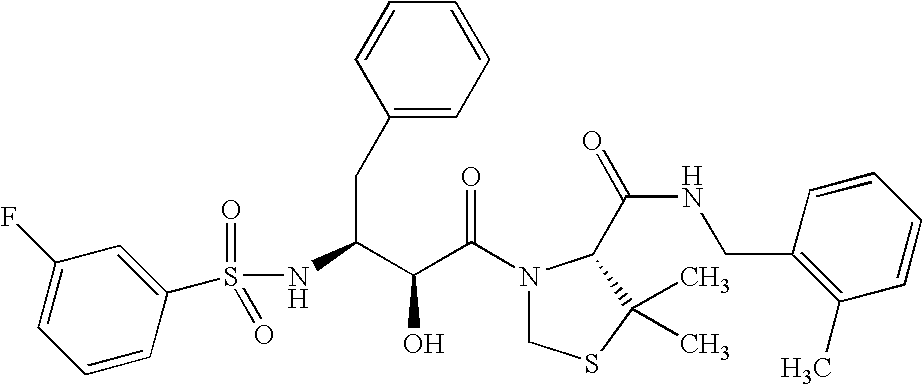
N(C(CC1=CC=CC=C1)C(C(N1CSC(C)(C)C1C(NCC1=C(C)C=CC=C1)=O)=O)O)S(=O)(=O)C1=CC(F)=CC=C1
